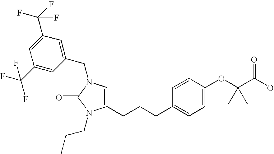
C1(C(F)(F)F)=CC(CN2C=C(CCCC3=CC=C(OC(C(O)=O)(C)C)C=C3)N(CCC)C2=O)=CC(C(F)(F)F)=C1
